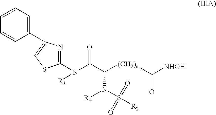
C1(N(C(C([(CH2)n]C([NHOH])=O)N(S([R2])(=O)=O)[R4])=O)[R3])=NC(C2=CC=CC=C2)=CS1
